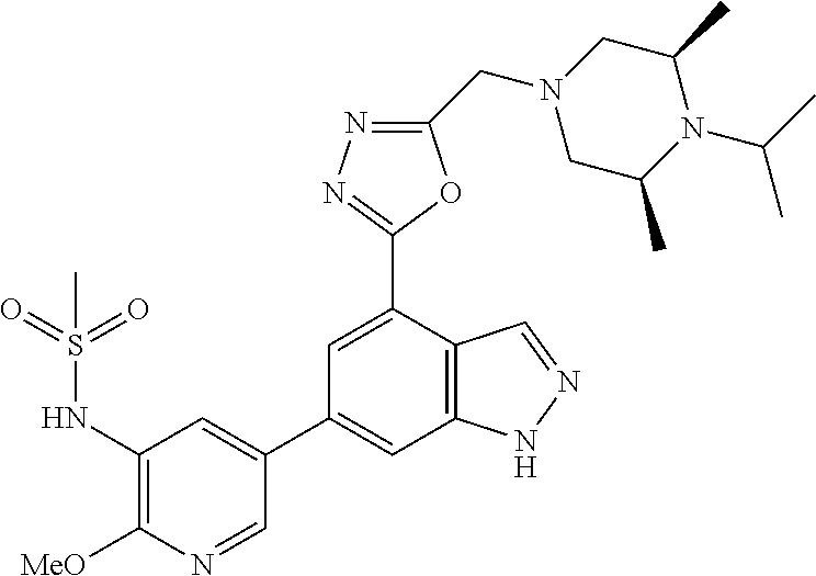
C1(NS(=O)(=O)C)=C([MeO])N=CC(C2=CC3=C(C(C4=NN=C(CN5CC(C)N(C(C)C)C(C)C5)O4)=C2)C=NN3)=C1
